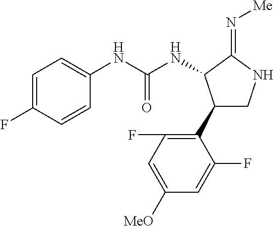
C1(NC(NC2C(C3=C(F)C=C([OMe])C=C3F)CNC2=N[Me])=O)=CC=C(F)C=C1
